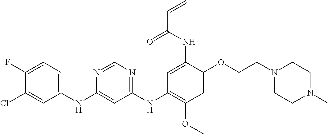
C1(NC2=CC=C(F)C(Cl)=C2)=CC(NC2=C(OC)C=C(OCCN3CCN(C)CC3)C(NC(C=C)=O)=C2)=NC=N1
